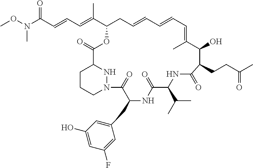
N(C(C=CC=C(C1CC=CC=CC=C(C)C(O)C(CCC(C)=O)C(=O)NC(C(C)C)C(=O)NC(CC2=CC(O)=CC(F)=C2)C(=O)N2CCCC(C(=O)O1)N2)C)=O)(OC)C
